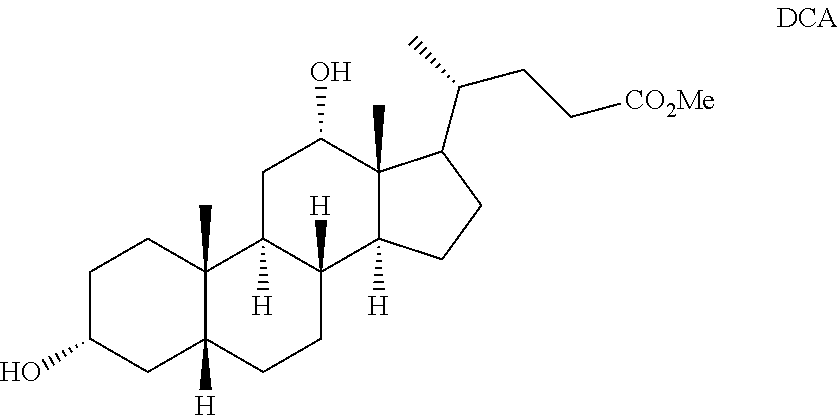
C1C(O)CC2([H])C(C)(C1)C1([H])C([H])(CC2)C2([H])C(C)(C(O)C1)C(C(CC[CO2Me])C)CC2
